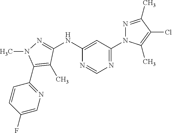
C1(NC2=NN(C)C(C3=NC=C(F)C=C3)=C2C)=CC(N2N=C(C)C(Cl)=C2C)=NC=N1
